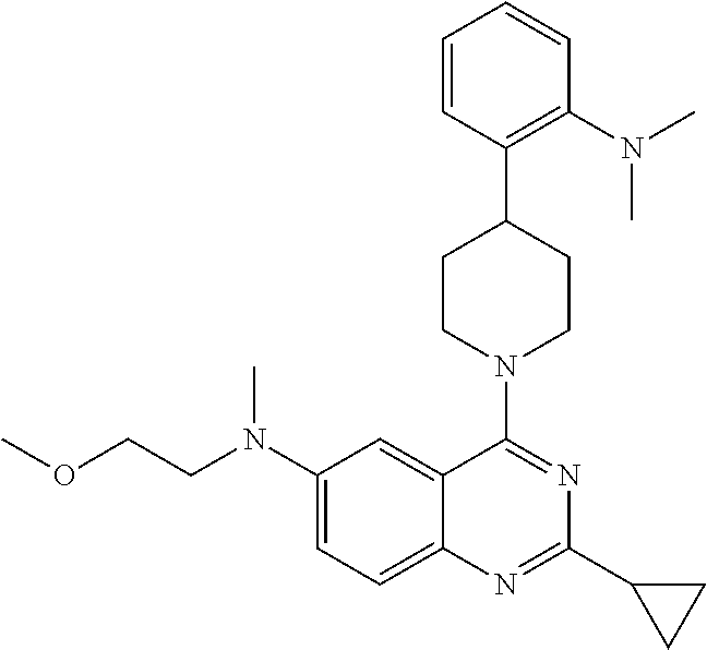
C1(N(CCOC)C)=CC=C2C(=C1)C(N1CCC(C3=C(N(C)C)C=CC=C3)CC1)=NC(C1CC1)=N2
